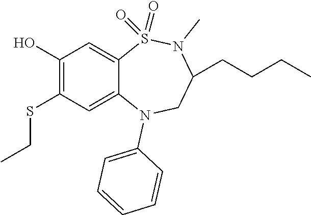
C1(O)=C(SCC)C=C2C(=C1)S(=O)(=O)N(C)C(CCCC)CN2C1=CC=CC=C1
